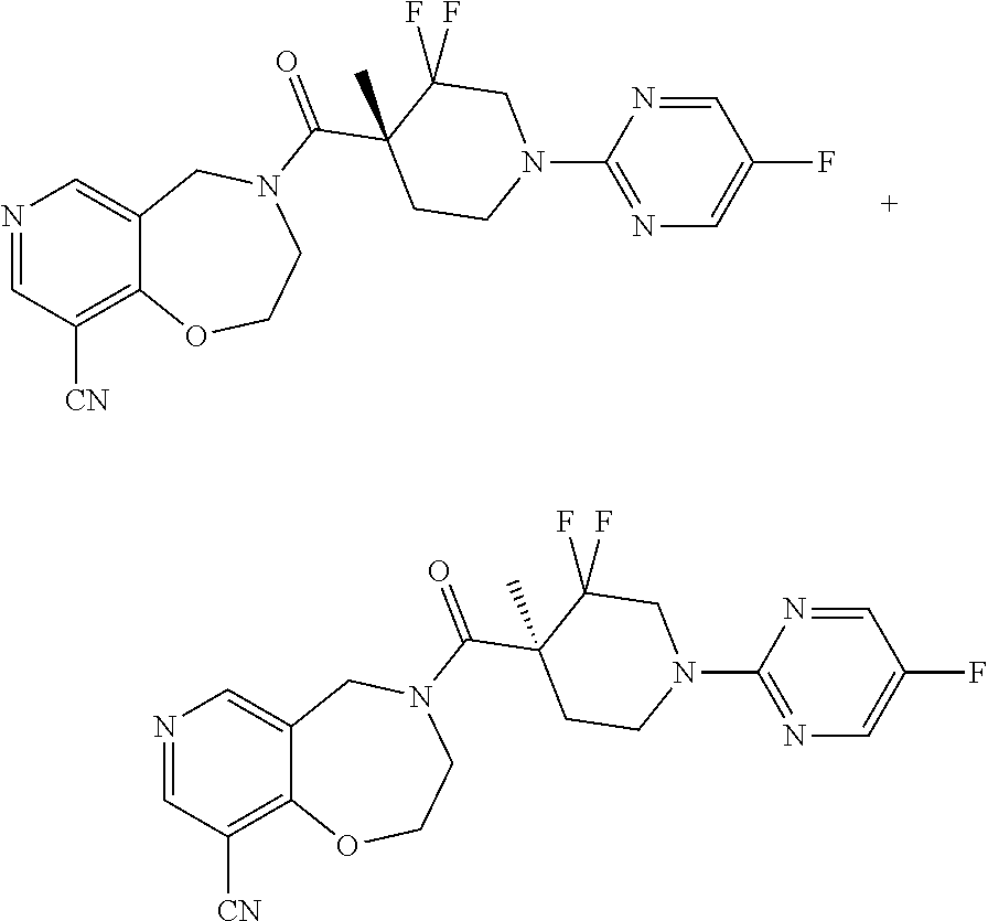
C1=NC=C2C(=C1[CN])OCCN(C(C1(C)CCN(C3=NC=C(F)C=N3)CC1(F)F)=O)C2.C1=NC=C2C(=C1[CN])OCCN(C(C1(C)CCN(C3=NC=C(F)C=N3)CC1(F)F)=O)C2
